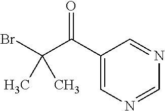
BrC(C(C1=CN=CN=C1)=O)(C)C
